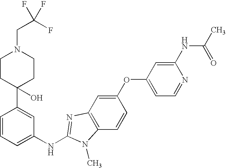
C1=CC=C(NC2=NC3=C(C=CC(OC4=CC=NC(NC(C)=O)=C4)=C3)N2C)C=C1C1(O)CCN(CC(F)(F)F)CC1
